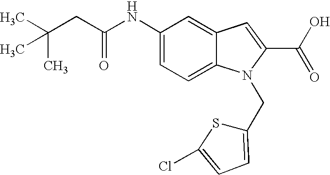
C(CC(NC1=CC=C2C(=C1)C=C(C(O)=O)N2CC1=CC=C(Cl)S1)=O)(C)(C)C
